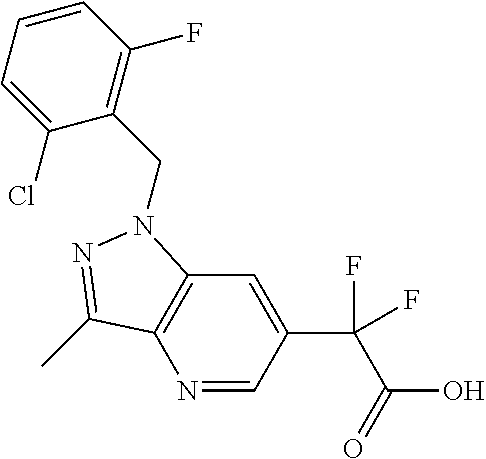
N1=CC(C(C(O)=O)(F)F)=CC2=C1C(C)=NN2CC1=C(F)C=CC=C1Cl
